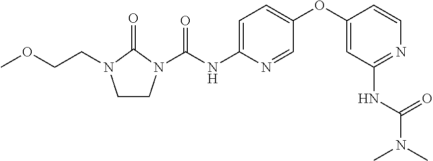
C(CN1CCN(C(NC2=CC=C(OC3=CC(NC(=O)N(C)C)=NC=C3)C=N2)=O)C1=O)OC
